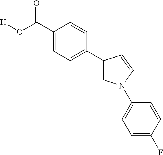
C1(C(O[H])=O)=CC=C(C2=CN(C3=CC=C(F)C=C3)C=C2)C=C1
